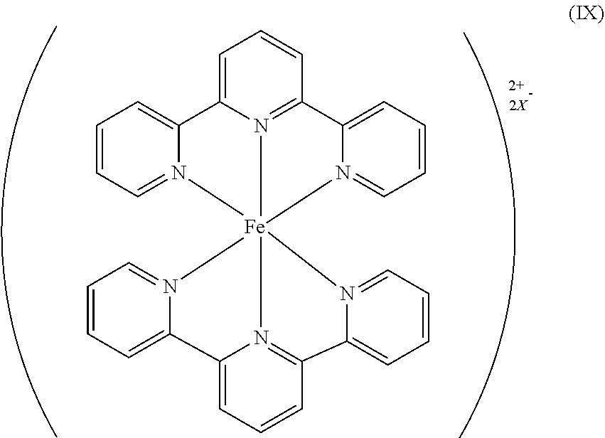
C1=C2N3=C(C=C1)C1=CC=CC=N1[Fe]314(N3=CC=CC=C23)N2=CC=CC=C2C2=CC=CC(=N12)C1=CC=CC=N41
